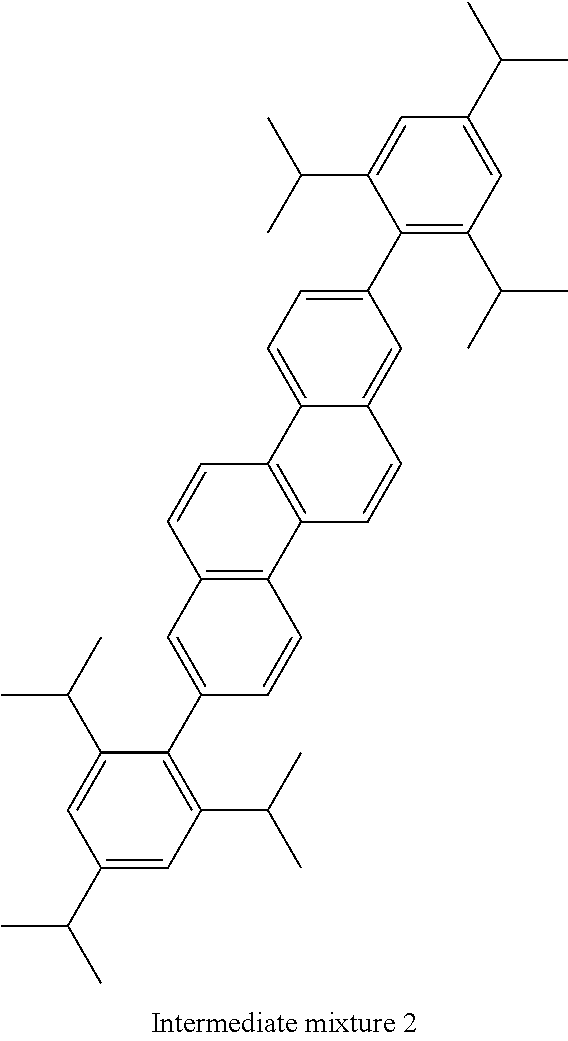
C1=C(C2=C(C(C)C)C=C(C(C)C)C=C2C(C)C)C=C2C(=C1)C1=C(C=C2)C2=C(C=C1)C=C(C1=C(C(C)C)C=C(C(C)C)C=C1C(C)C)C=C2
